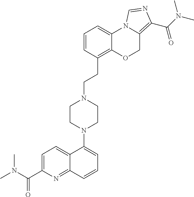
N(C(C1=CC=C2C(=N1)C=CC=C2N1CCN(CCC2=C3C(=CC=C2)N2C(=C(C(N(C)C)=O)N=C2)CO3)CC1)=O)(C)C
